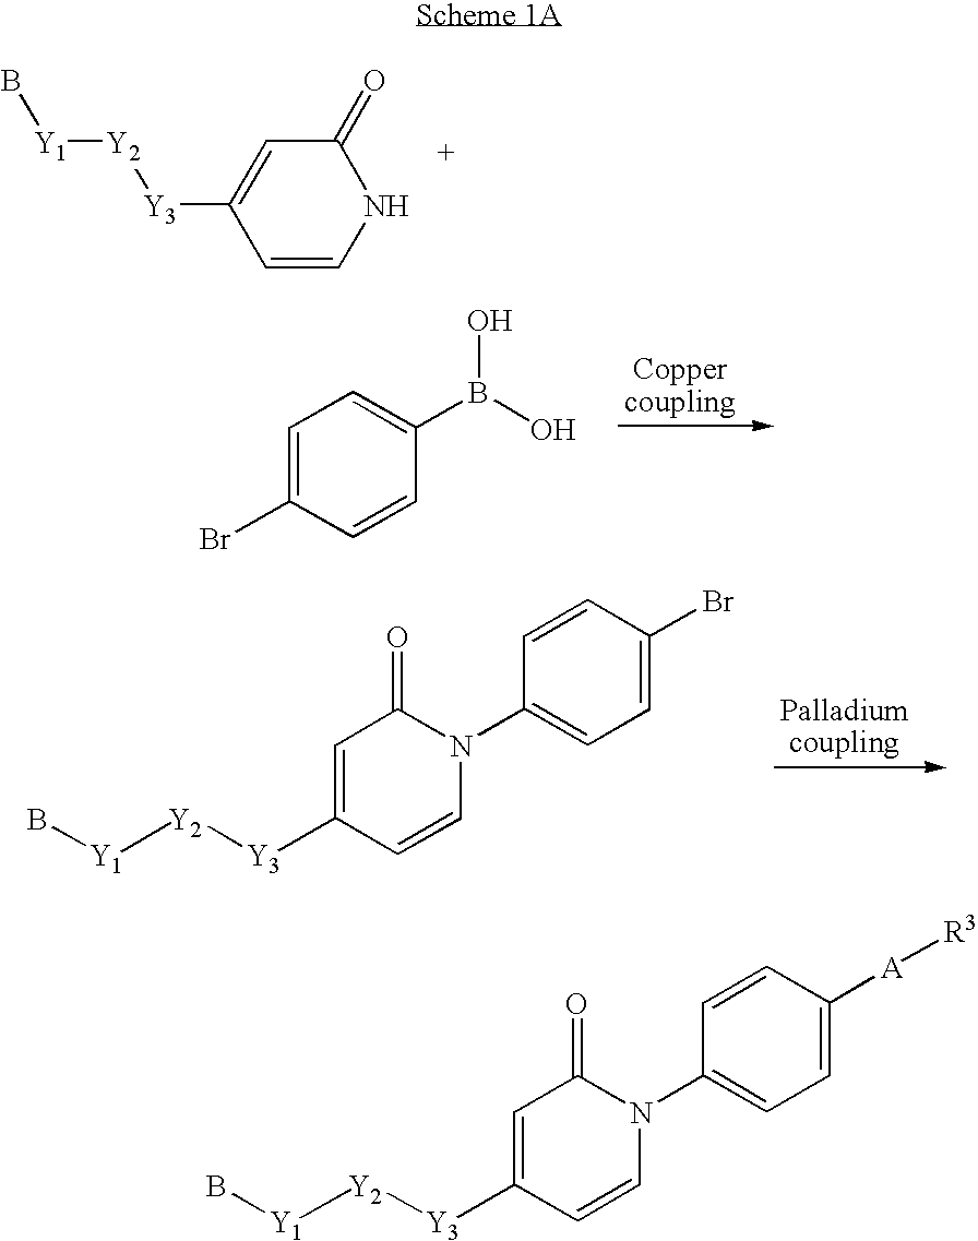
N1C(=O)C=C([Y3][Y2][Y1]B)C=C1.C1=C(Br)C=CC(B(O)O)=C1.C1=CC(Br)=CC=C1N1C(=O)C=C([Y3][Y2][Y1]B)C=C1.C1=CC([A][R3])=CC=C1N1C(=O)C=C([Y3][Y2][Y1]B)C=C1
